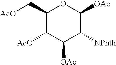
C1(C[AcO])C([AcO])C([OAc])C([NPhth])C([OAc])O1
